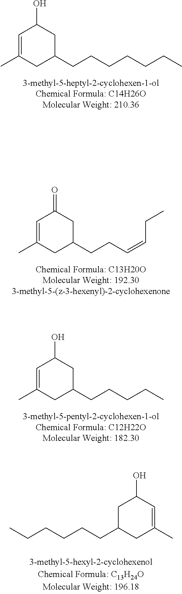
C1=C(C)CC(CCC=CCC)CC1=O.C1C(CCCCCC)CC(C)=CC1O.C1=C(C)CC(CCCCCCC)CC1O.C1=C(C)CC(CCCCC)CC1O
